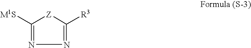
C1([M1S])=NN=C([R3])[Z]1
